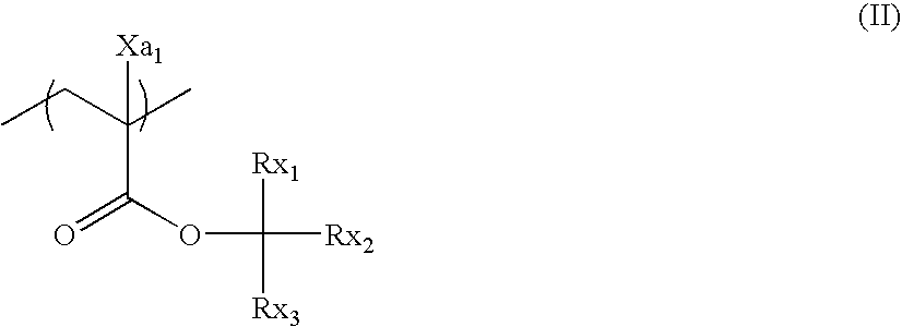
[Xa1]C(C)(C(OC([Rx1])([Rx2])[Rx3])=O)CC
